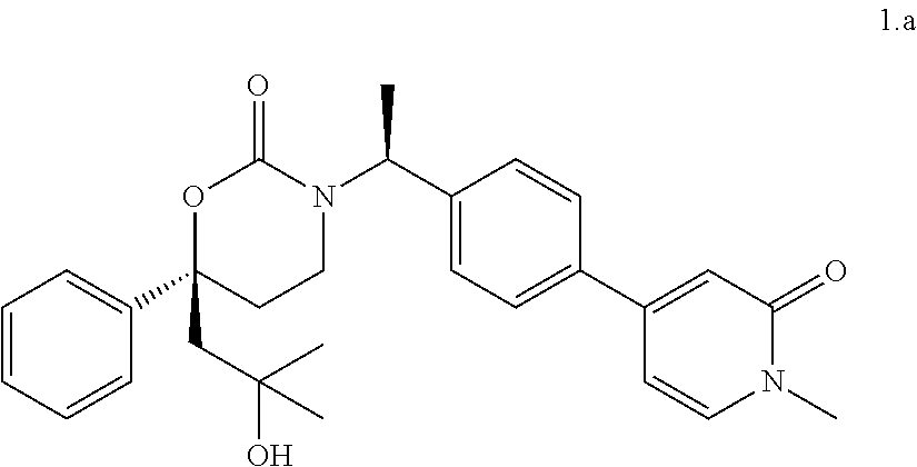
C1=CC=CC(C2(CC(O)(C)C)CCN(C(C3=CC=C(C4=CC(=O)N(C)C=C4)C=C3)C)C(=O)O2)=C1
